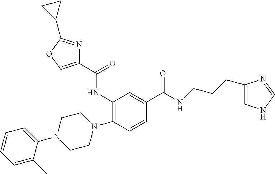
C1=CC=C(C)C(N2CCN(C3=C(NC(C4=COC(C5CC5)=N4)=O)C=C(C(NCCCC4=CNC=N4)=O)C=C3)CC2)=C1
